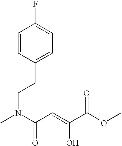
C1=CC(CCN(C)C(C=C(C(OC)=O)O)=O)=CC=C1F
